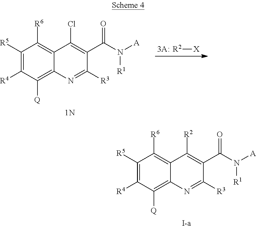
C1([R5])=C([R4])C([Q])=C2C(=C1[R6])C([R2])=C(C(N([A])[R1])=O)C([R3])=N2.[I-a].C1([R5])=C([R4])C([Q])=C2C(=C1[R6])C(Cl)=C(C(N([A])[R1])=O)C([R3])=N2.[1N].[R2][X]
